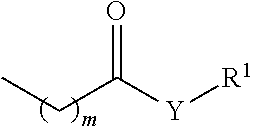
CCC([Y][R1])=O
